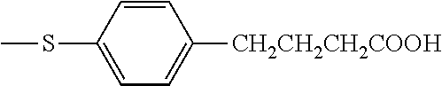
C1=CC(SC)=CC=C1[CH2CH2CH2COOH]
